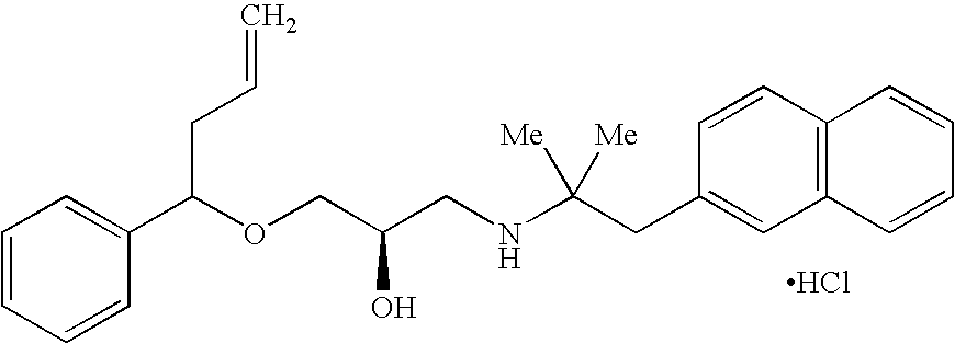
C1=CC=CC(C(OCC(CNC(CC2=CC3=C(C=C2)C=CC=C3)([Me])[Me])O)CC=C)=C1.Cl
